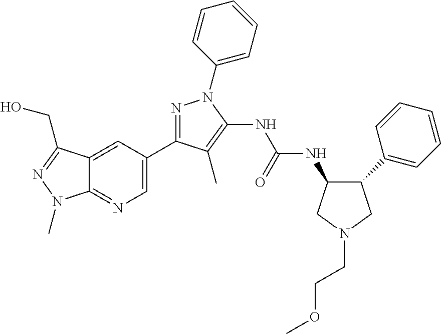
N1=C(C2=CN=C3C(=C2)C(CO)=NN3C)C(C)=C(NC(NC2C(C3=CC=CC=C3)CN(CCOC)C2)=O)N1C1=CC=CC=C1
